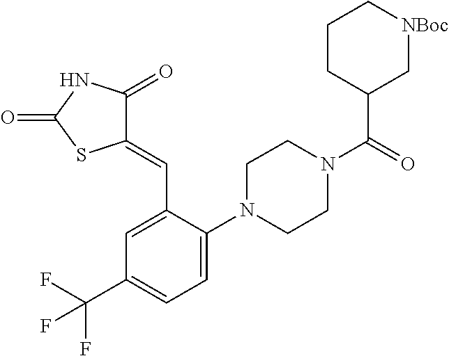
C1=C(N2CCN(C(C3C[NBoc]CCC3)=O)CC2)C(C=C2C(=O)NC(=O)S2)=CC(C(F)(F)F)=C1
